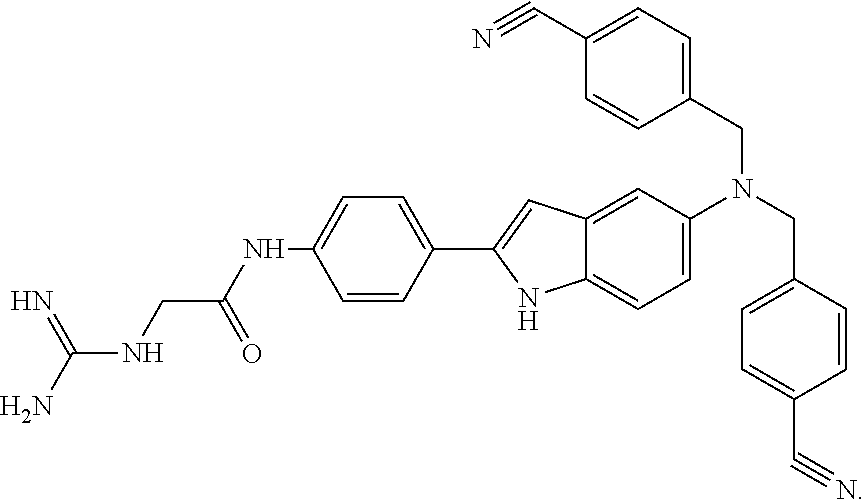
C(NCC(=O)NC1=CC=C(C2=CC3=CC(N(CC4=CC=C(C#N)C=C4)CC4=CC=C(C#N)C=C4)=CC=C3N2)C=C1)(N)=N
